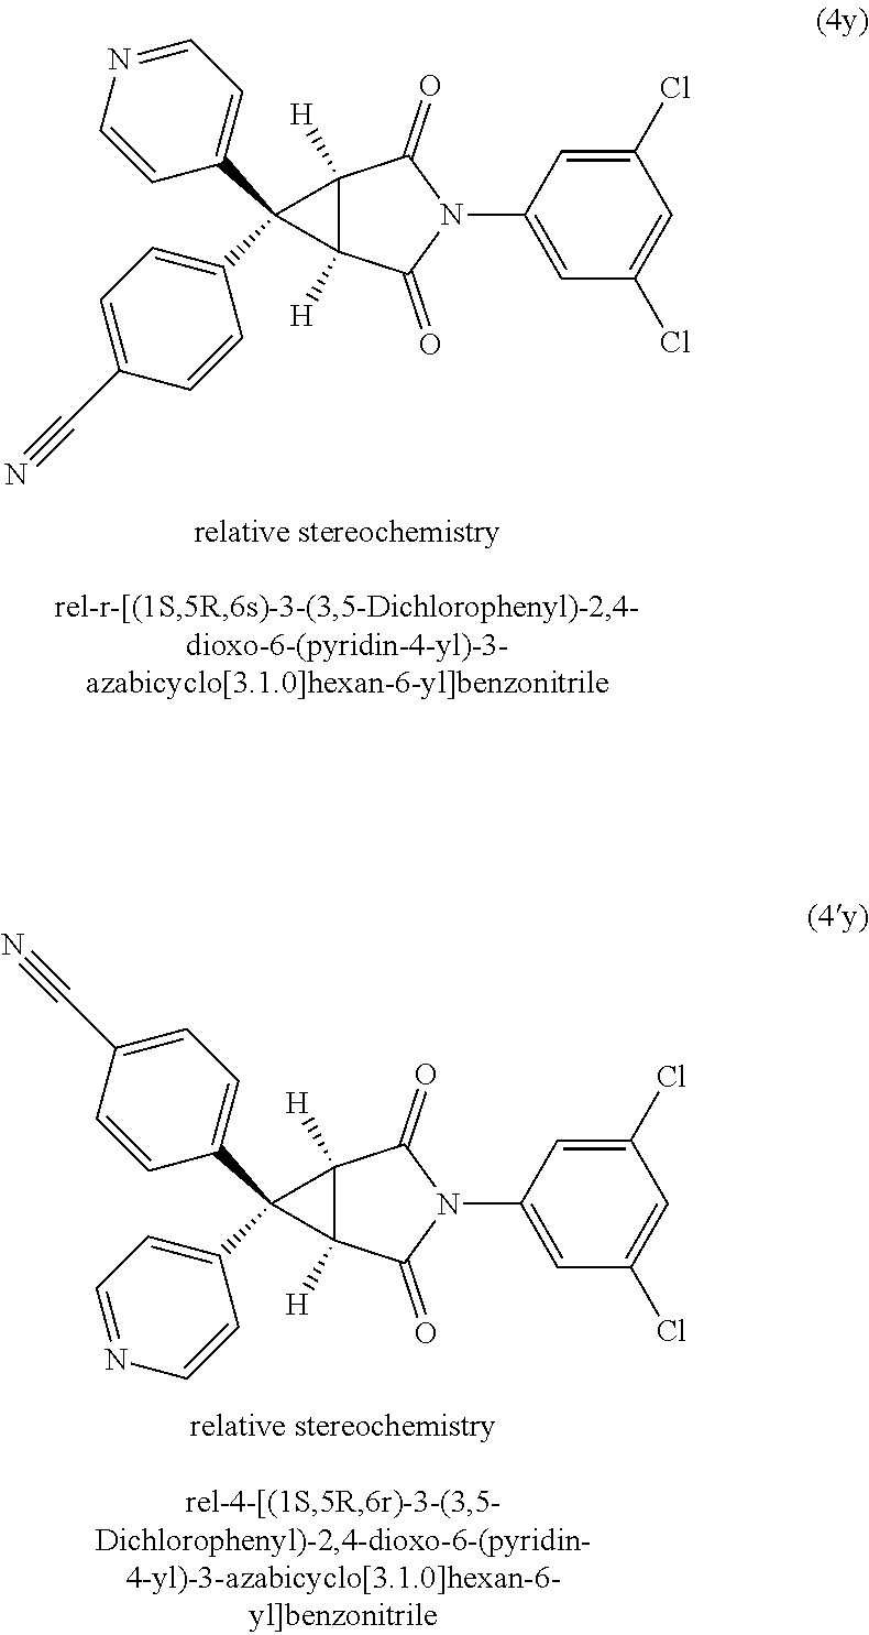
C12([H])C([H])(C(=O)N(C3=CC(Cl)=CC(Cl)=C3)C1=O)C2(C1=CC=NC=C1)C1=CC=C(C#N)C=C1.C12([H])C([H])(C(=O)N(C3=CC(Cl)=CC(Cl)=C3)C1=O)C2(C1=CC=C(C#N)C=C1)C1=CC=NC=C1
